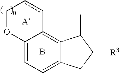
C12=CC=C3C(=C1ccCO2)C(C)C([R3])C3.B
